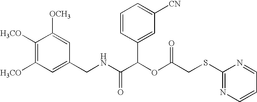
C1=C(CNC(C(OC(CSC2=NC=CC=N2)=O)C2=CC([CN])=CC=C2)=O)C=C([OCH3])C([H3CO])=C1[H3CO]
